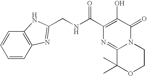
C1(C(NCC2=NC3=C(C=CC=C3)N2)=O)=C(O)C(=O)N2C(=N1)C(C)(C)OCC2
